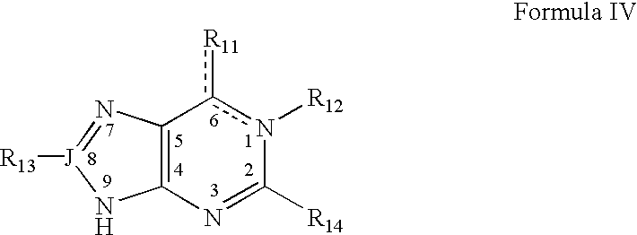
C12=C(N=C([R14])n([R12])c1[R11])N[J]([R13])=N2
